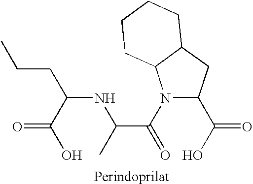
CC(NC(C(=O)O)CCC)C(=O)N1C(C(=O)O)CC2C1CCCC2
